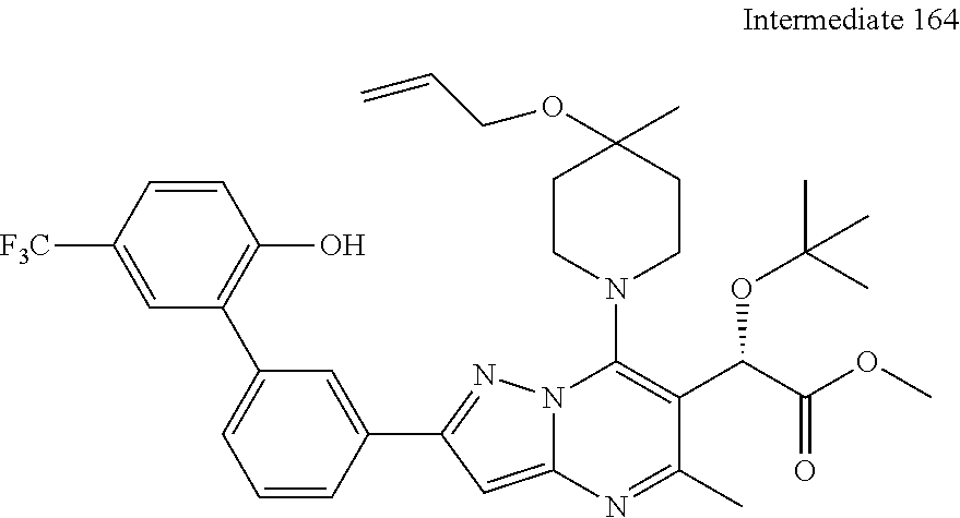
C1=CC(C2=NN3C(=C2)N=C(C)C(C(C(OC)=O)OC(C)(C)C)=C3N2CCC(C)(OCC=C)CC2)=CC(C2=C(O)C=CC([F3C])=C2)=C1
